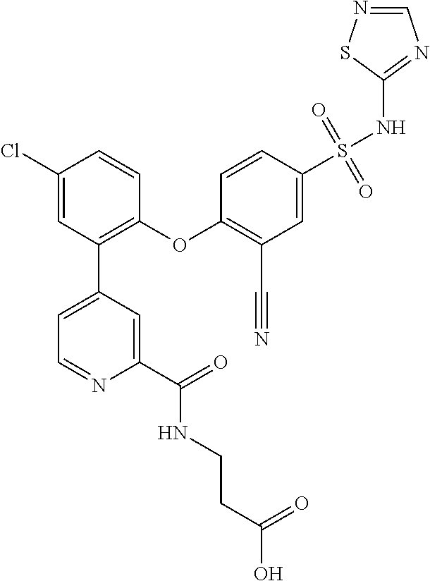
C1(Cl)=CC(C2=CC=NC(C(=O)NCCC(O)=O)=C2)=C(OC2=C(C#N)C=C(S(NC3=NC=NS3)(=O)=O)C=C2)C=C1
